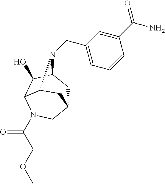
C12CC3C(O)C(N(C(COC)=O)C1)C(N3CC1=CC=CC(C(N)=O)=C1)C2
